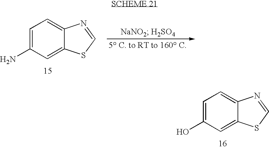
C1=C(N)C=C2C(=C1)N=CS2.C1=C(O)C=C2C(=C1)N=CS2
